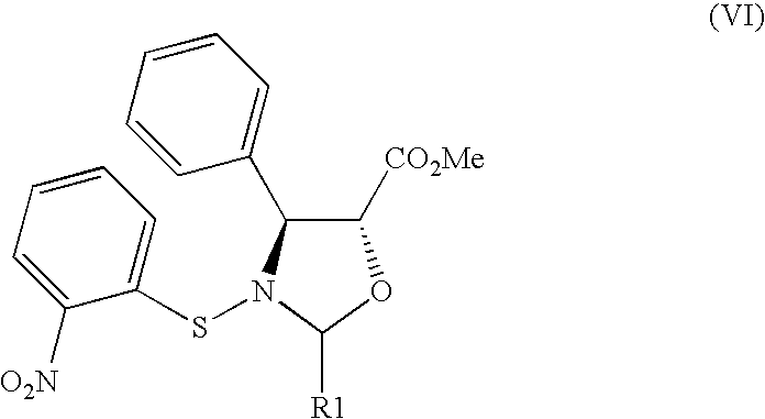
C1([CO2Me])C(C2=CC=CC=C2)N(SC2=CC=CC=C2[O2N])C([R1])O1
